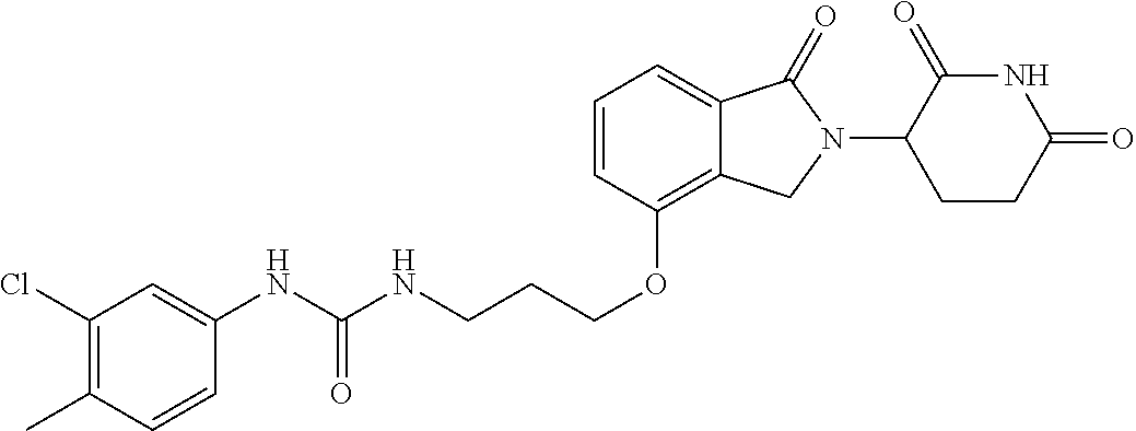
C(OC1=C2C(=CC=C1)C(=O)N(C1C(=O)NC(=O)CC1)C2)CCNC(NC1=CC(Cl)=C(C)C=C1)=O
